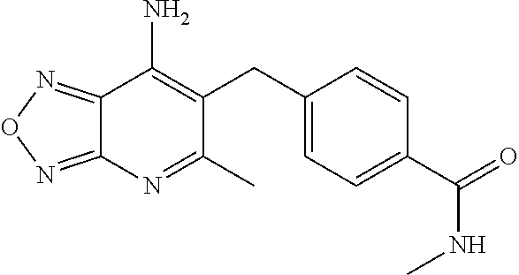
C12=NON=C1N=C(C)C(CC1=CC=C(C(NC)=O)C=C1)=C2N
